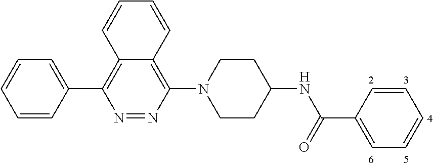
C1=CC(C2=C3C(=C(N4CCC(NC(C5=CC=CC=C5)=O)CC4)N=N2)C=CC=C3)=CC=C1.[H]
